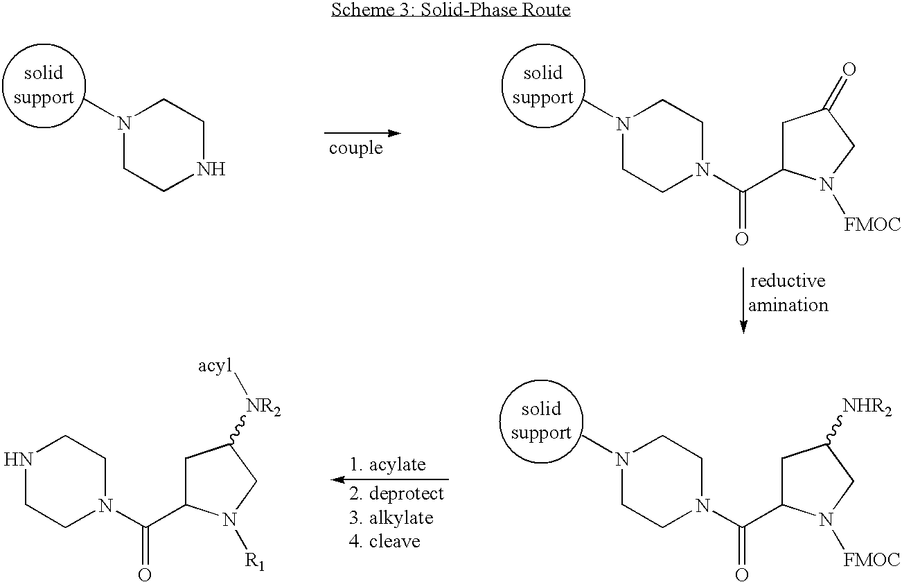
N1(C)CCNCC1.N1(C)CCN(C(=O)C2CC(=O)CN2[FMOC])CC1.N1(C)CCN(C(=O)C2CC([NHR2])CN2[FMOC])CC1.N1CCN(C(=O)C2CC([NR2][acyl])CN2[R1])CC1
